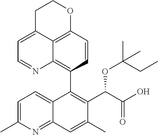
C12=C3C=CC(C4=C(C(C(O)=O)OC(C)(CC)C)C(C)=CC5=NC(C)=CC=C45)=C1N=CC=C2CCO3
